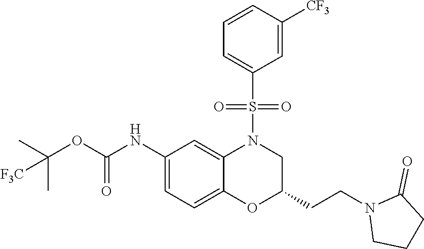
C1(NC(OC(C)(C)[F3C])=O)=CC=C2C(=C1)N(S(C1=CC=CC([CF3])=C1)(=O)=O)CC(CCN1CCCC1=O)O2
